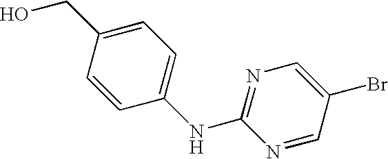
C1=CC(CO)=CC=C1NC1=NC=C(Br)C=N1
